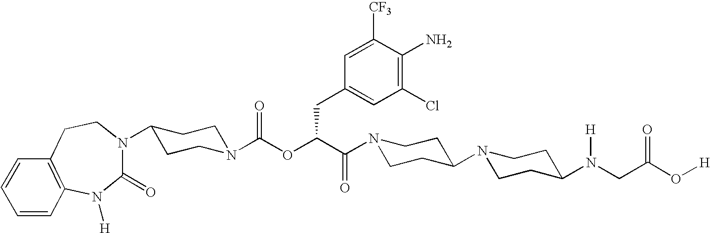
N1(C(C(CC2=CC(Cl)=C(N)C([CF3])=C2)OC(=O)N2CCC(N3C(=O)N([H])C4=C(CC3)C=CC=C4)CC2)=O)CCC(N2CCC(N(CC(O[H])=O)[H])CC2)CC1
